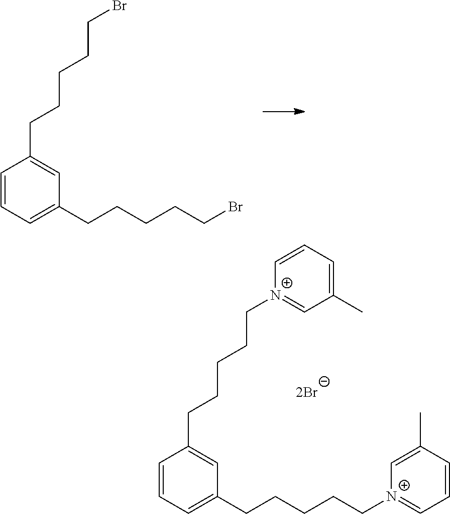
C1=CC=C(CCCCC[N+]2=CC=CC(C)=C2)C=C1CCCCC[N+]1=CC(C)=CC=C1.C1=CC=C(CCCCCBr)C=C1CCCCCBr
